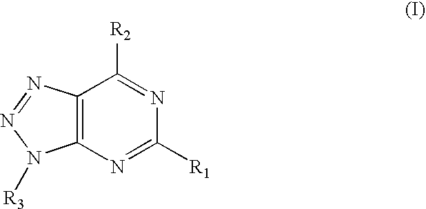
C12=C(N=C([R1])N=C1[R2])N([R3])N=N2
